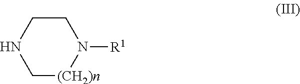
C1[(CH2)n]N([R1])CCN1
